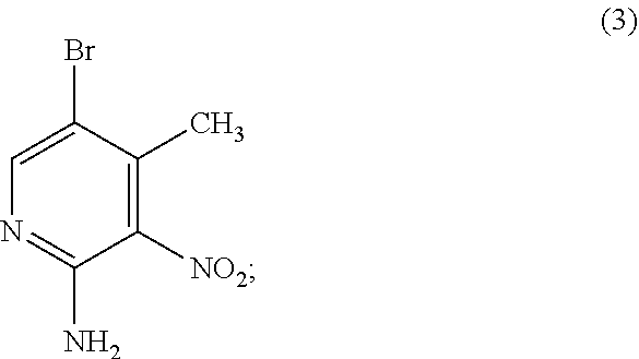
C1=C(Br)C(C)=C([NO2])C(N)=N1
